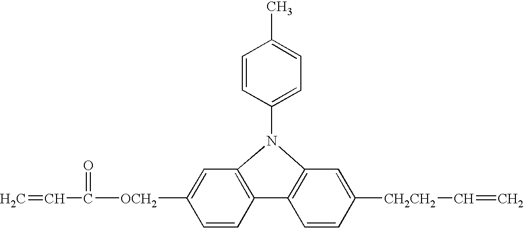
C1=CC([OCH2]C(=O)C=C)=CC2=C1C1=C(C=C([CH2CH2]C=C)C=C1)N2C1=CC=C(C)C=C1
